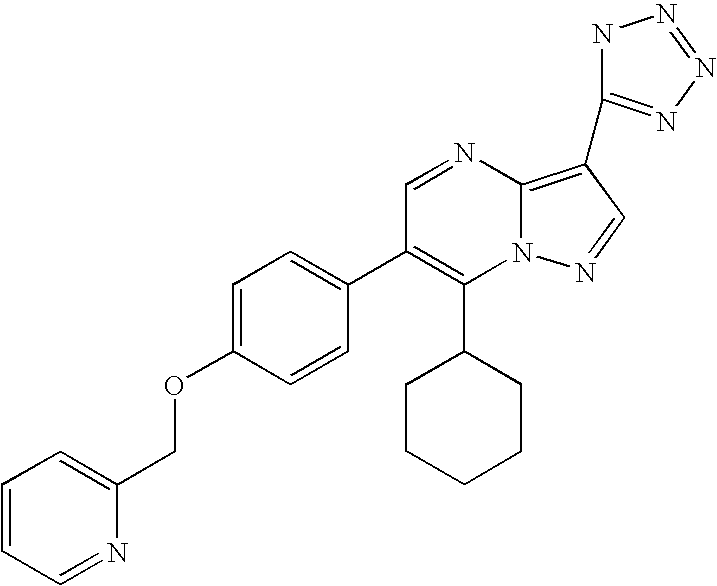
C1(C2CCCCC2)=C(C2=CC=C(OCC3=CC=CC=N3)C=C2)C=NC2=C(C3=NN=NN3)C=NN12
